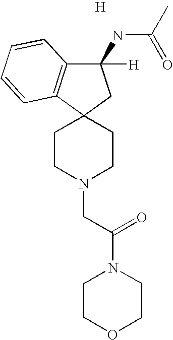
[H].C1CN(CC(=O)N2CCOCC2)CCC12CC(NC(=O)C)([H])C1=C2C=CC=C1
